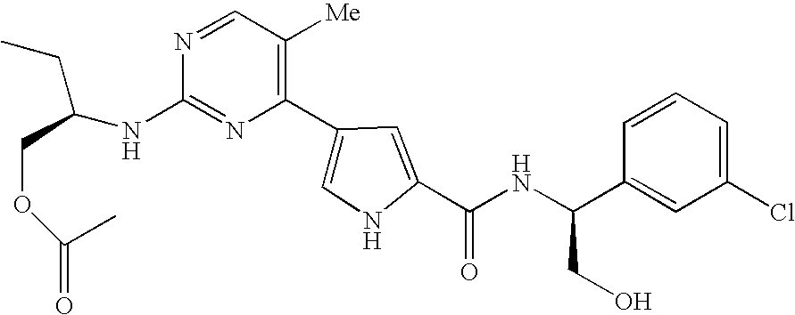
N1=C(NC(CC)COC(C)=O)N=CC([Me])=C1C1=CNC(C(NC(C2=CC(Cl)=CC=C2)CO)=O)=C1
